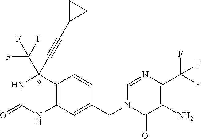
N1C(=O)NC2=C(C1(C#CC1CC1)C(F)(F)F)C=CC(CN1C(=O)C(N)=C(C(F)(F)F)N=C1)=C2
